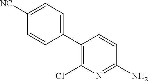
C1(C2=CC=C([NC])C=C2)=C(Cl)N=C(N)C=C1
